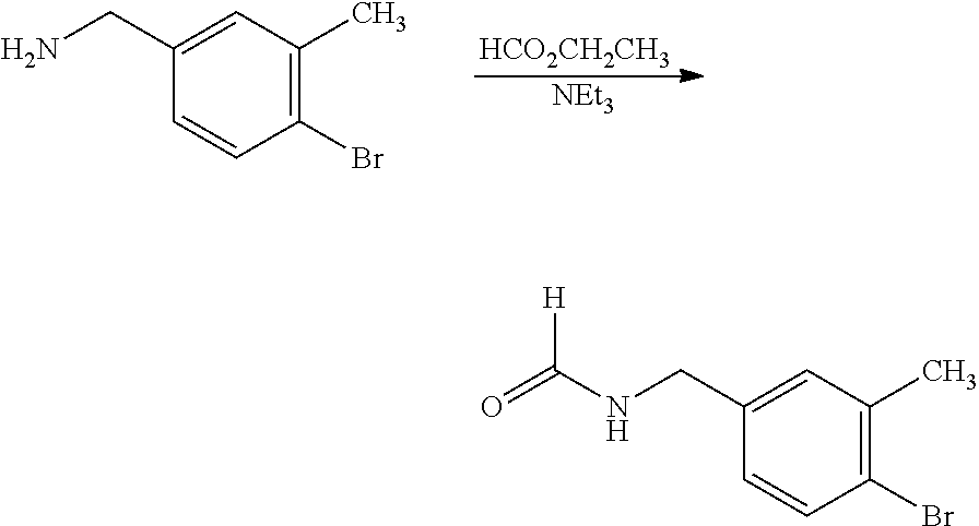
C1(Br)=C(C)C=C(CN)C=C1.[HCO2CH2CH3].[NEt3].C1(Br)=C(C)C=C(CNC(=O)[H])C=C1
